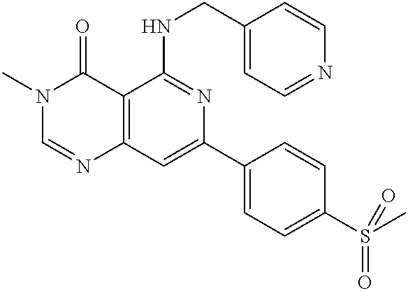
C12=C(C=C(C3=CC=C(S(C)(=O)=O)C=C3)N=C1NCC1=CC=NC=C1)N=CN(C)C2=O
